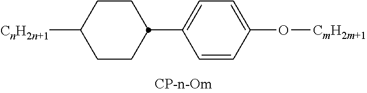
[CnH2n+1]C1CCC(C2=CC=C(O[CmH2m+1])C=C2)CC1
